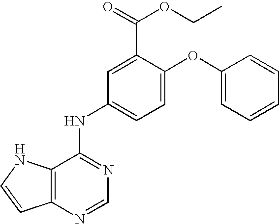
C12=C(N=CN=C1NC1=CC=C(OC3=CC=CC=C3)C(C(=O)OCC)=C1)C=CN2
